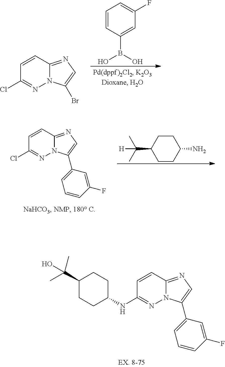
C1=CC2=NC=C(C3=CC=CC(F)=C3)N2N=C1NC1CCC(C(C)(O)C)CC1.C1=CC2=NC=C(Br)N2N=C1Cl.C1=CC(B(O)O)=CC(F)=C1.C1(C(C)(C)[H])CCC(N)CC1.C1=CC2=NC=C(C3=CC=CC(F)=C3)N2N=C1Cl
